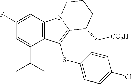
C1(F)=CC2=C(C(C(C)C)=C1)C(SC1=CC=C(Cl)C=C1)=C1N2CCCC1C[CO2H]
